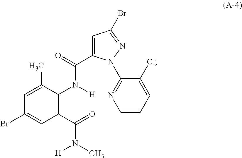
C1(C(=O)N(C)[H])=C(N([H])C(=O)C2=CC(Br)=NN2C2=NC=CC=C2Cl)C(C)=CC(Br)=C1
